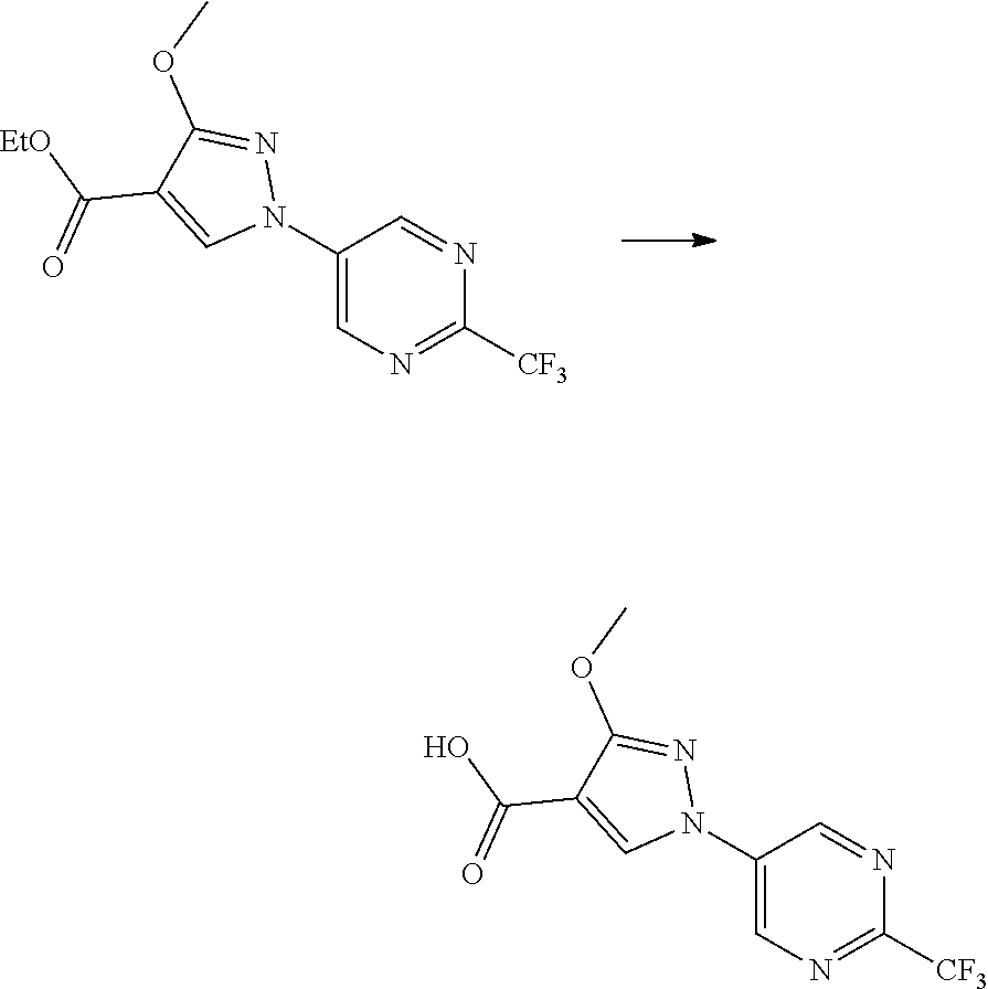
C1(N2N=C(OC)C(C([EtO])=O)=C2)=CN=C([CF3])N=C1.C1(N2N=C(OC)C(C(O)=O)=C2)=CN=C([CF3])N=C1
